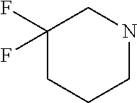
C1(F)(F)CCCNC1
